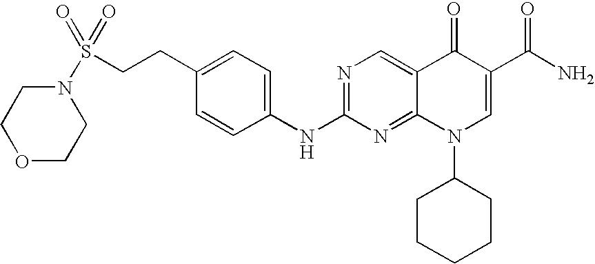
C1(CCS(N2CCOCC2)(=O)=O)=CC=C(NC2=NC=C3C(=N2)N(C2CCCCC2)C=C(C(N)=O)C3=O)C=C1
